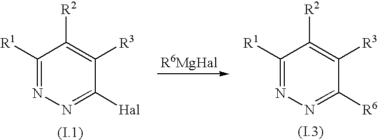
C1([R1])=NN=C([Hal])C([R3])=C1[R2].C1([R1])=NN=C([R6])C([R3])=C1[R2]
